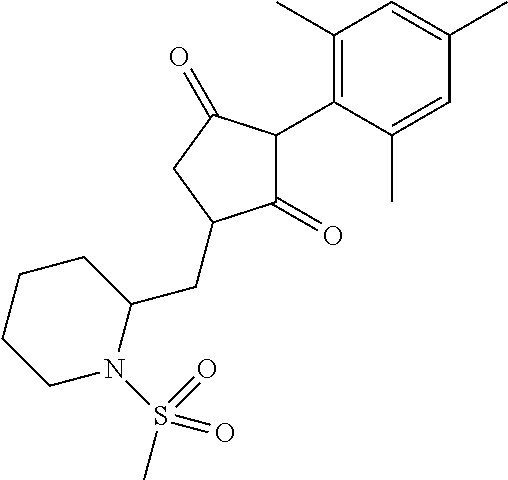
C1(=O)C(C2=C(C)C=C(C)C=C2C)C(=O)CC1CC1CCCCN1S(C)(=O)=O
